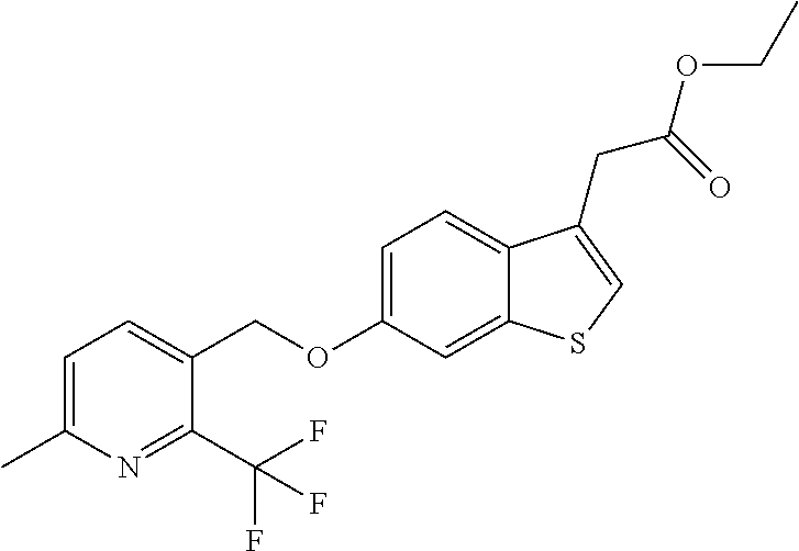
C(OC1=CC=C2C(=C1)SC=C2CC(=O)OCC)C1=CC=C(C)N=C1C(F)(F)F
